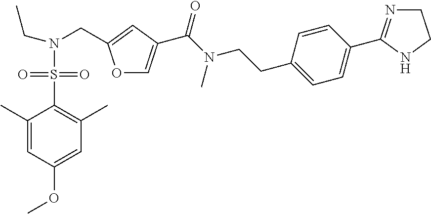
O1C=C(C(N(C)CCC2=CC=C(C3=NCCN3)C=C2)=O)C=C1CN(S(C1=C(C)C=C(OC)C=C1C)(=O)=O)CC
